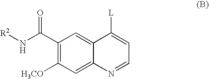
[L]C1=CC=NC2=CC([H3CO])=C(C(N[R2])=O)C=C12
